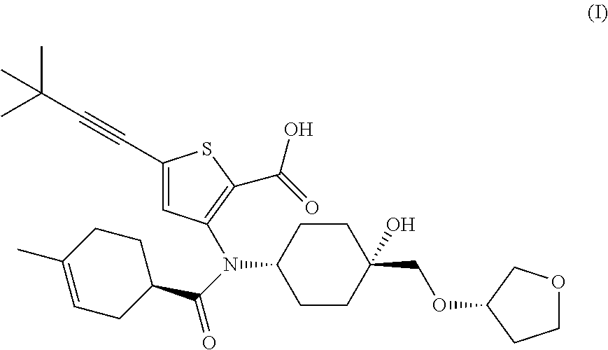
C1CC(COC2CCOC2)(O)CCC1N(C1=C(C(=O)O)SC(C#CC(C)(C)C)=C1)C(C1CCC(C)=CC1)=O
